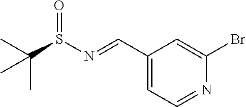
C1(C=NS(C(C)(C)C)=O)=CC=NC(Br)=C1
